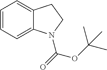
C1=CC=C2C(=C1)CCN2C(=O)OC(C)(C)C
